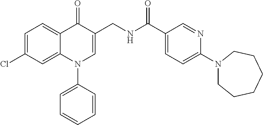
C1=C(Cl)C=C2C(=C1)C(=O)C(CNC(C1=CC=C(N3CCCCCC3)N=C1)=O)=CN2C1=CC=CC=C1
